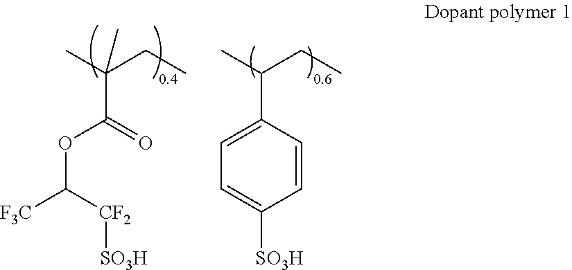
C(C(C(OC([F3C])[CF2][SO3H])=O)(C)C)C.C(C(C1=CC=C([SO3H])C=C1)C)C
